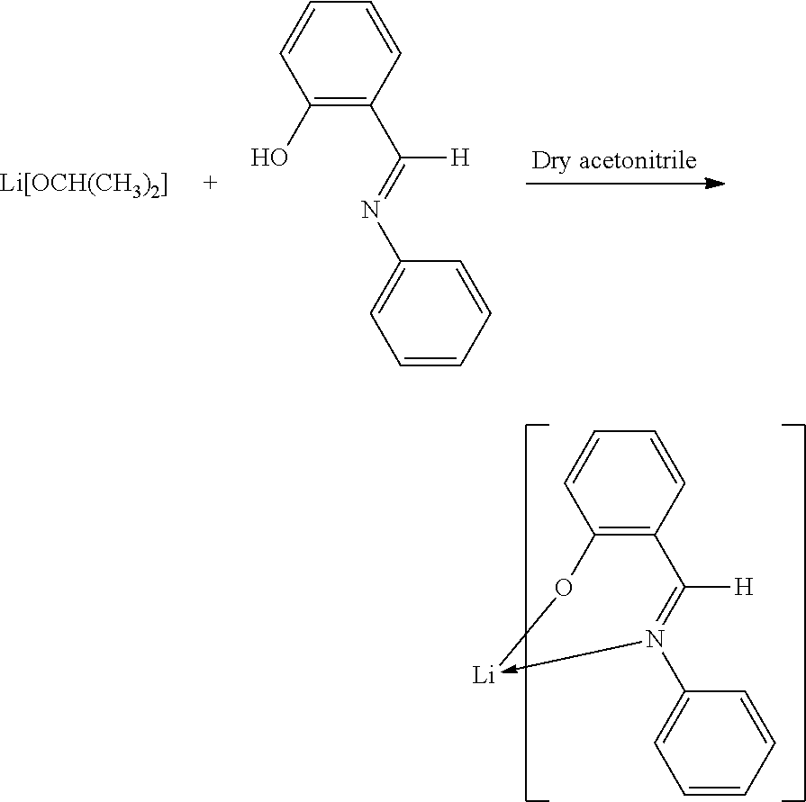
[Li[OCH(CH3)2]].C1(O)=C(C(=NC2=CC=CC=C2)[H])C=CC=C1.C12=C(C=CC=C1)C([H])=N(C1=CC=CC=C1)->[Li]O2
